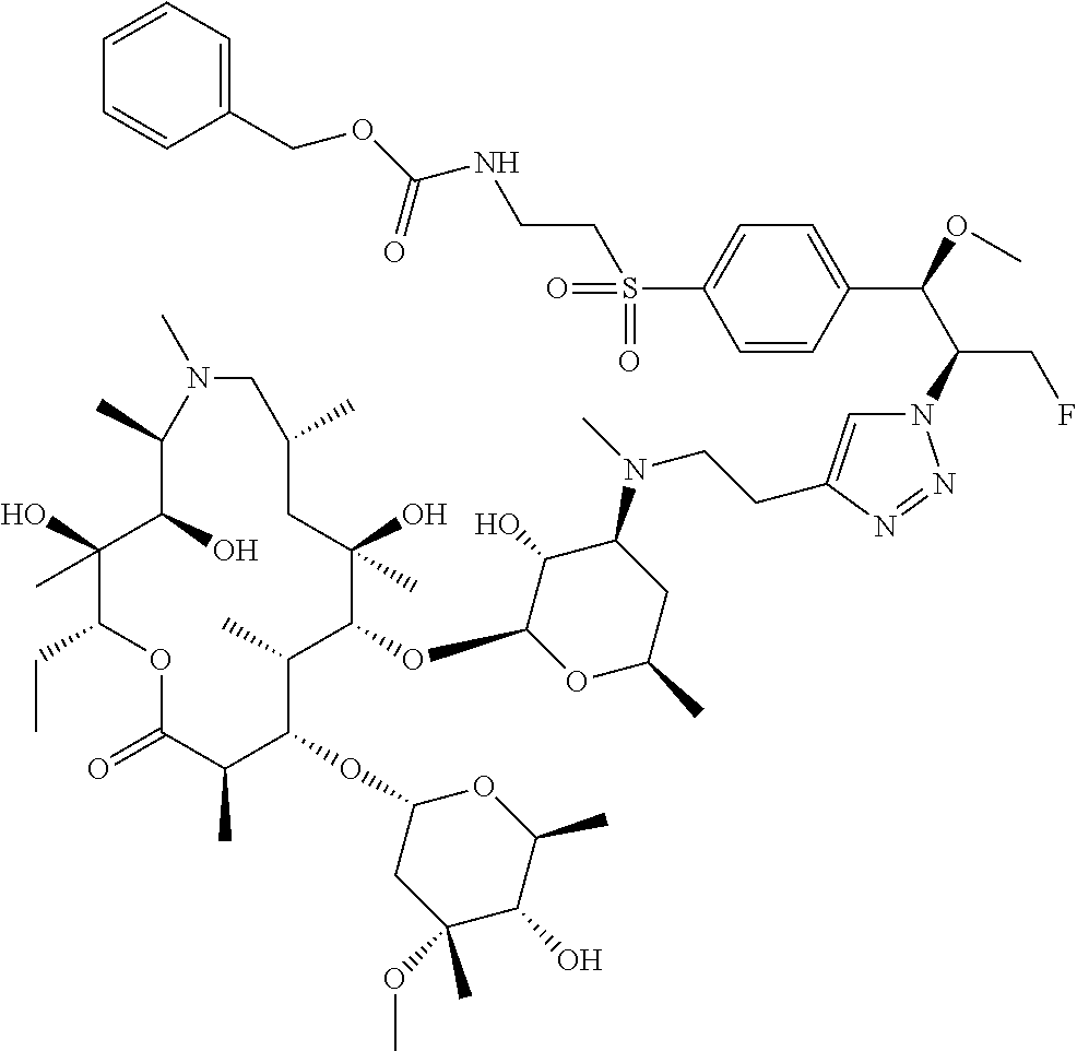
C1(O)(C)C(CC)OC(=O)C(C)C(OC2CC(OC)(C)C(O)C(C)O2)C(C)C(OC2OC(C)CC(N(C)CCC3=CN(C(C(OC)C4=CC=C(S(=O)(=O)CCNC(OCC5=CC=CC=C5)=O)C=C4)CF)N=N3)C2O)C(O)(C)CC(C)CN(C)C(C)C1O
